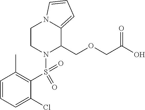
C1=CC(C)=C(S(=O)(=O)N2C(COCC(=O)O)C3=CC=CN3CC2)C(Cl)=C1
